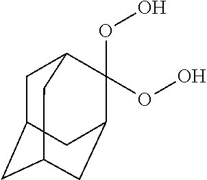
C1C2CC3CC(C(OO)(OO)C1C3)C2
